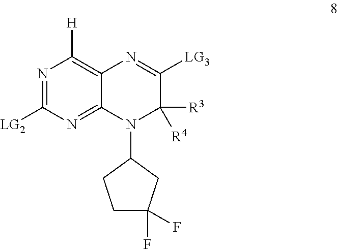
N1=C([LG2])N=C2C(=C1[H])N=C([LG3])C([R3])([R4])N2C1CCC(F)(F)C1
